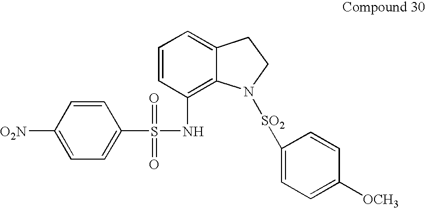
N(C1=C2C(=CC=C1)CCN2[SO2]C1=CC=C([OCH3])C=C1)S(=O)(=O)C1=CC=C([O2N])C=C1
